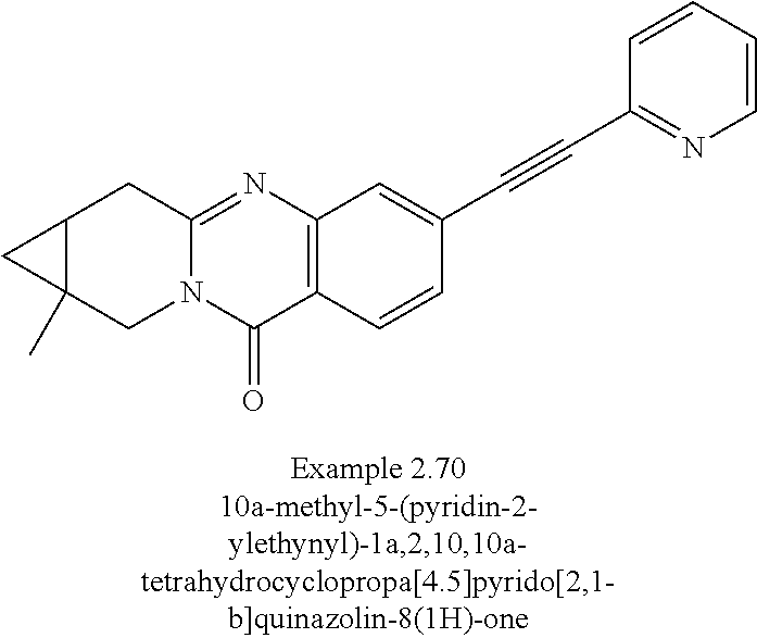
C12C(C)(CN3C(=NC4=C(C3=O)C=CC(C#CC3=NC=CC=C3)=C4)C1)C2
